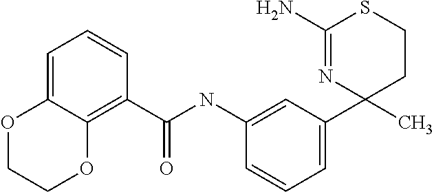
C1(NC(C2=C3C(=CC=C2)OCCO3)=O)=CC(C2(C)CCSC(N)=N2)=CC=C1
